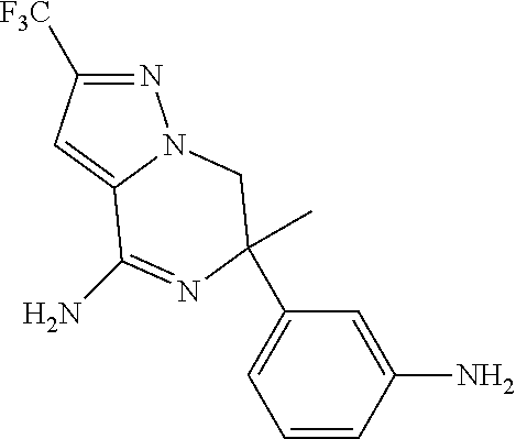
C1=CC(N)=CC(C2(C)N=C(N)C3=CC([F3C])=NN3C2)=C1
